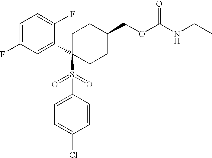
C1=C(F)C=C(C2(S(C3=CC=C(Cl)C=C3)(=O)=O)CCC(COC(NCC)=O)CC2)C(F)=C1
